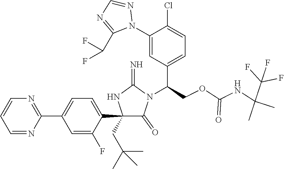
C1(C2=CC=C(C3=NC=CC=N3)C=C2F)(CC(C)(C)C)C(=O)N(C(COC(NC(C(F)(F)F)(C)C)=O)C2=CC=C(Cl)C(N3N=CN=C3C(F)F)=C2)C(=N)N1
